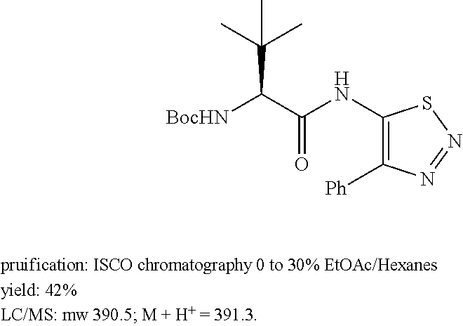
C(C(C)(C)C)(C(NC1=C([Ph])N=NS1)=O)[BocHN]
